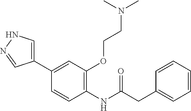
C1(C2=CC(OCCN(C)C)=C(NC(=O)CC3=CC=CC=C3)C=C2)=CNN=C1
